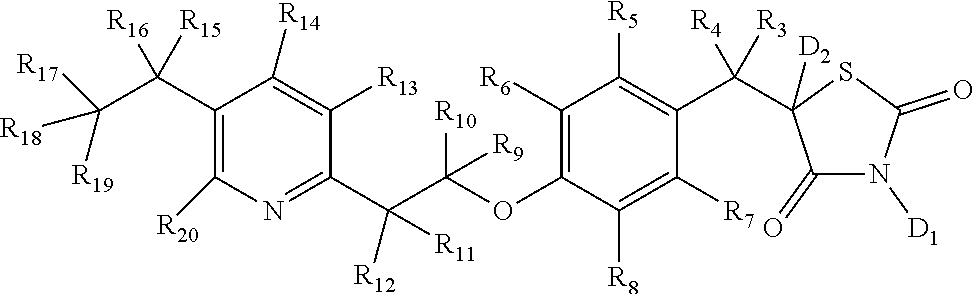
C1(C(C([R19])([R18])[R17])([R16])[R15])=C([R20])N=C(C(C(OC2=C([R6])C([R5])=C(C([R4])([R3])C3([D2])C(=O)N([D1])C(=O)S3)C([R7])=C2[R8])([R10])[R9])([R12])[R11])C([R13])=C1[R14]
